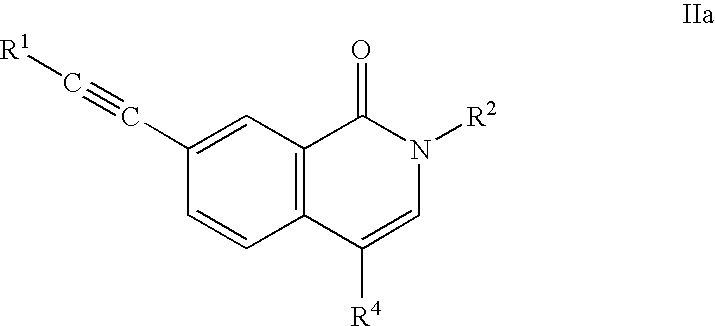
C1(C#C[R1])=CC2=C(C=C1)C([R4])=CN([R2])C2=O
